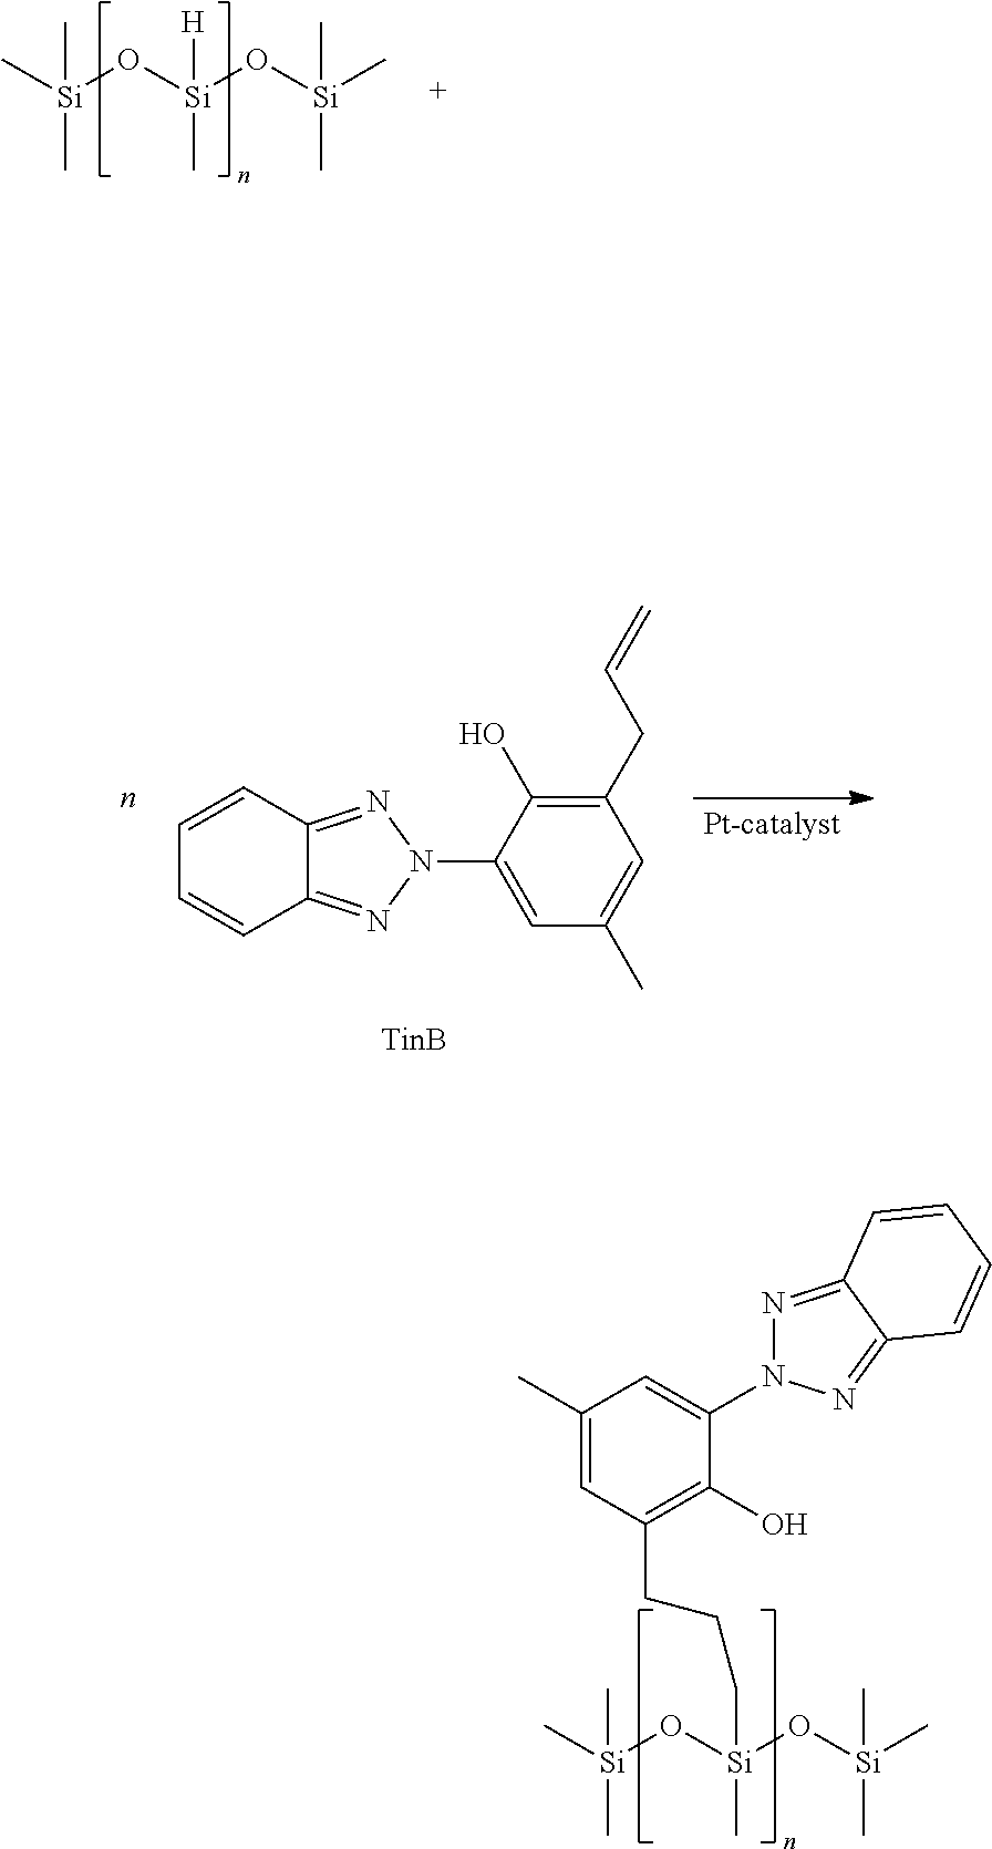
C[Si](O[Si](O[Si](C)(C)C)(C)[H])(C)C.C12=NN(C3=CC(C)=CC(CC=C)=C3O)N=C1C=CC=C2.C[Si](O[Si](O[Si](C)(C)C)(C)CCCC1=C(O)C(N2N=C3C(=N2)C=CC=C3)=CC(C)=C1)(C)C
